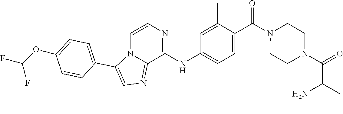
C(N1CCN(C(=O)C(CC)N)CC1)(C1=CC=C(NC2=NC=CN3C2=NC=C3C2=CC=C(OC(F)F)C=C2)C=C1C)=O
